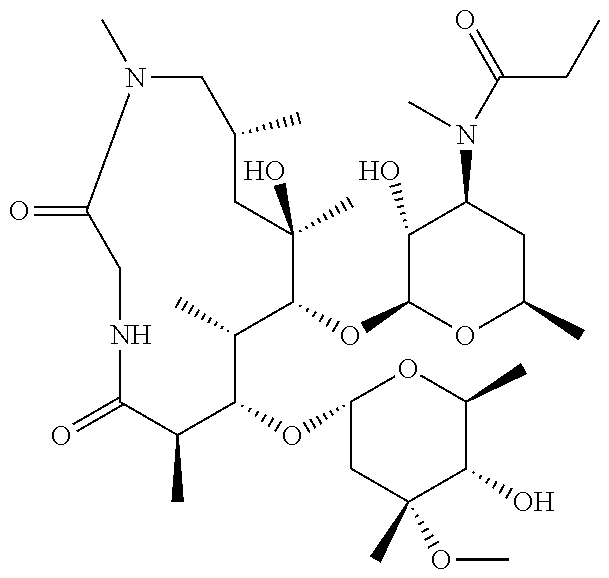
C1(=O)CNC(=O)C(C)C(OC2CC(C)(OC)C(O)C(C)O2)C(C)C(OC2OC(C)CC(N(C)C(=O)CC)C2O)C(C)(O)CC(C)CN1C
